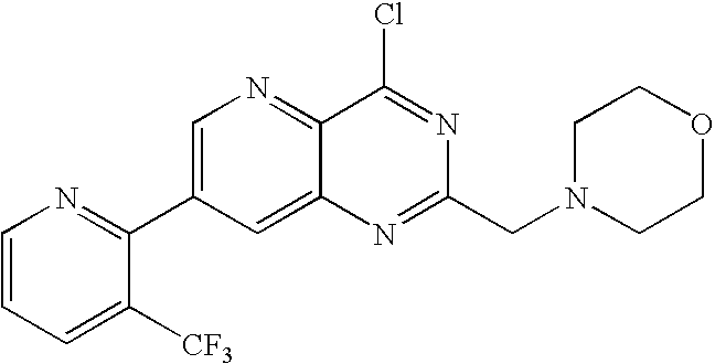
C1=CC=C([CF3])C(C2=CN=C3C(=C2)N=C(CN2CCOCC2)N=C3Cl)=N1
